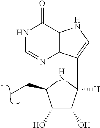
N1C=NC2=C(C1=O)NC=C2C1([H])C(O)C(O)C(CC)N1
